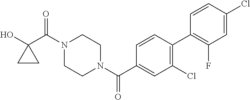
OC1(C(N2CCN(C(=O)C3=CC(Cl)=C(C4=C(F)C=C(Cl)C=C4)C=C3)CC2)=O)CC1
